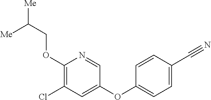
[Me]C(COC1=C(Cl)C=C(OC2=CC=C(C#N)C=C2)C=N1)[Me]
